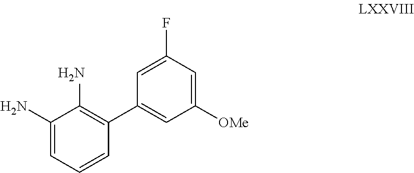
C1(N)=CC=CC(C2=CC([OMe])=CC(F)=C2)=C1N
